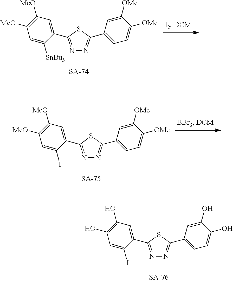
N1=C(C2=CC(O)=C(O)C=C2I)SC(C2=CC=C(O)C(O)=C2)=N1.N1=C(C2=CC([MeO])=C([MeO])C=C2[SnBu3])SC(C2=CC=C([OMe])C([OMe])=C2)=N1.N1=C(C2=CC([MeO])=C([MeO])C=C2I)SC(C2=CC=C([OMe])C([OMe])=C2)=N1
